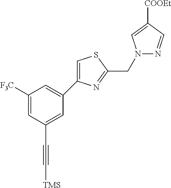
N1(CC2=NC(C3=CC([F3C])=CC(C#C[TMS])=C3)=CS2)N=CC([COOEt])=C1
